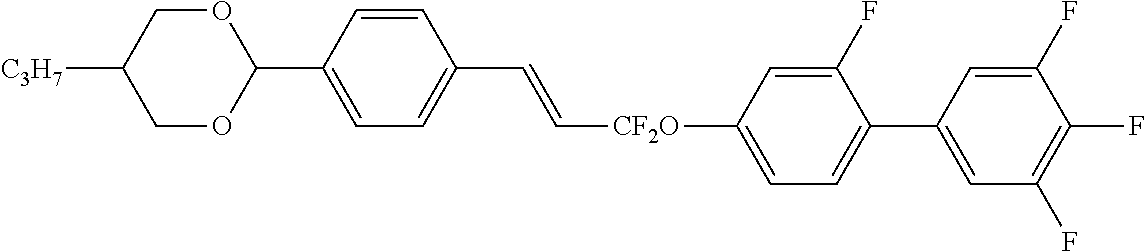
C1(C2OCC([C3H7])CO2)=CC=C(C=C[CF2O]C2=CC=C(C3=CC(F)=C(F)C(F)=C3)C(F)=C2)C=C1
